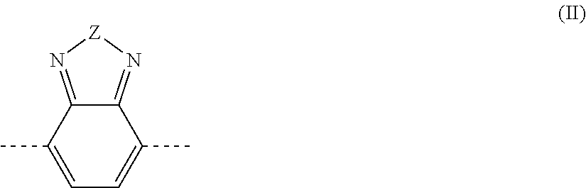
C1=C(C)C2=N[Z]N=C2C(C)=C1
